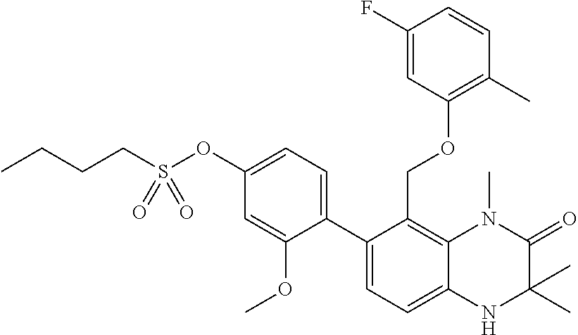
C12=C(COC3=C(C)C=CC(F)=C3)C(C3=CC=C(OS(CCCC)(=O)=O)C=C3OC)=CC=C1NC(C)(C)C(=O)N2C
